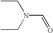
CCN(CC)C=O
